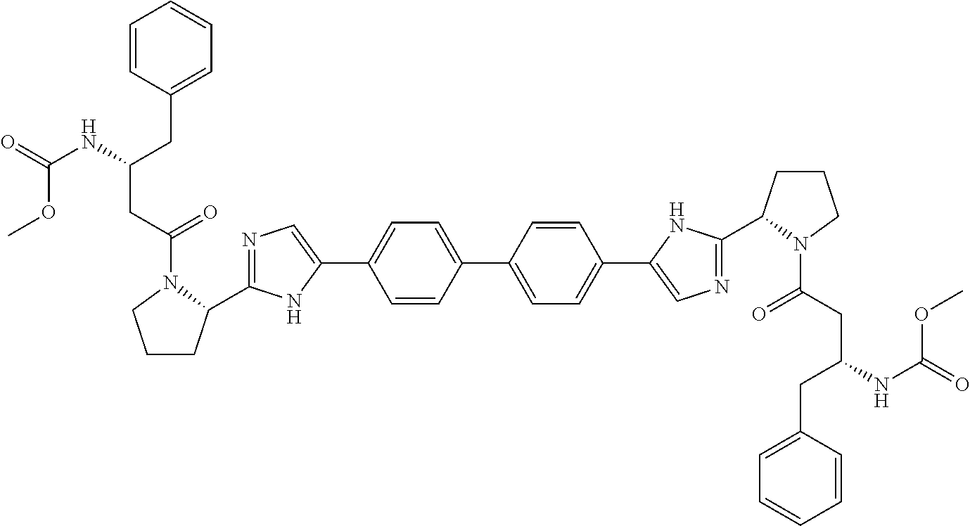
C1(C2=CC=C(C3=CN=C(C4CCCN4C(=O)CC(CC4=CC=CC=C4)NC(OC)=O)N3)C=C2)=CC=C(C2=CN=C(C3CCCN3C(=O)CC(CC3=CC=CC=C3)NC(OC)=O)N2)C=C1
